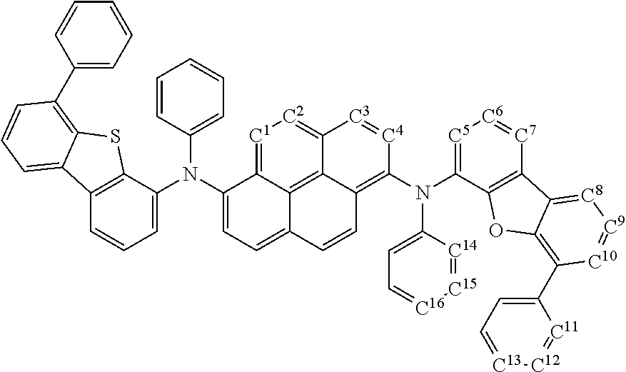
N(C1=CC=C2C3=C4C(=C(N(C5=[C5][C6]=[C7]C6=C5OC5=C(C7=CC=[C13][C12]=[C11]7)[C10]=[C9][C8]=C65)C5=CC=[C16][C15]=[C14]5)[C4]=[C3]C4=[C2][C1]=C13)C=C2)(C1=CC=CC2=C1SC1=C(C3=CC=CC=C3)C=CC=C21)C1=CC=CC=C1
